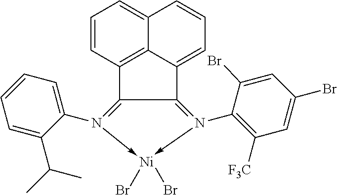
C12=N(C3=C([F3C])C=C(Br)C=C3Br)->[Ni](Br)(Br)-N(C3=CC=CC=C3C(C)C)=C1C1=C3C2=CC=CC3=CC=C1
